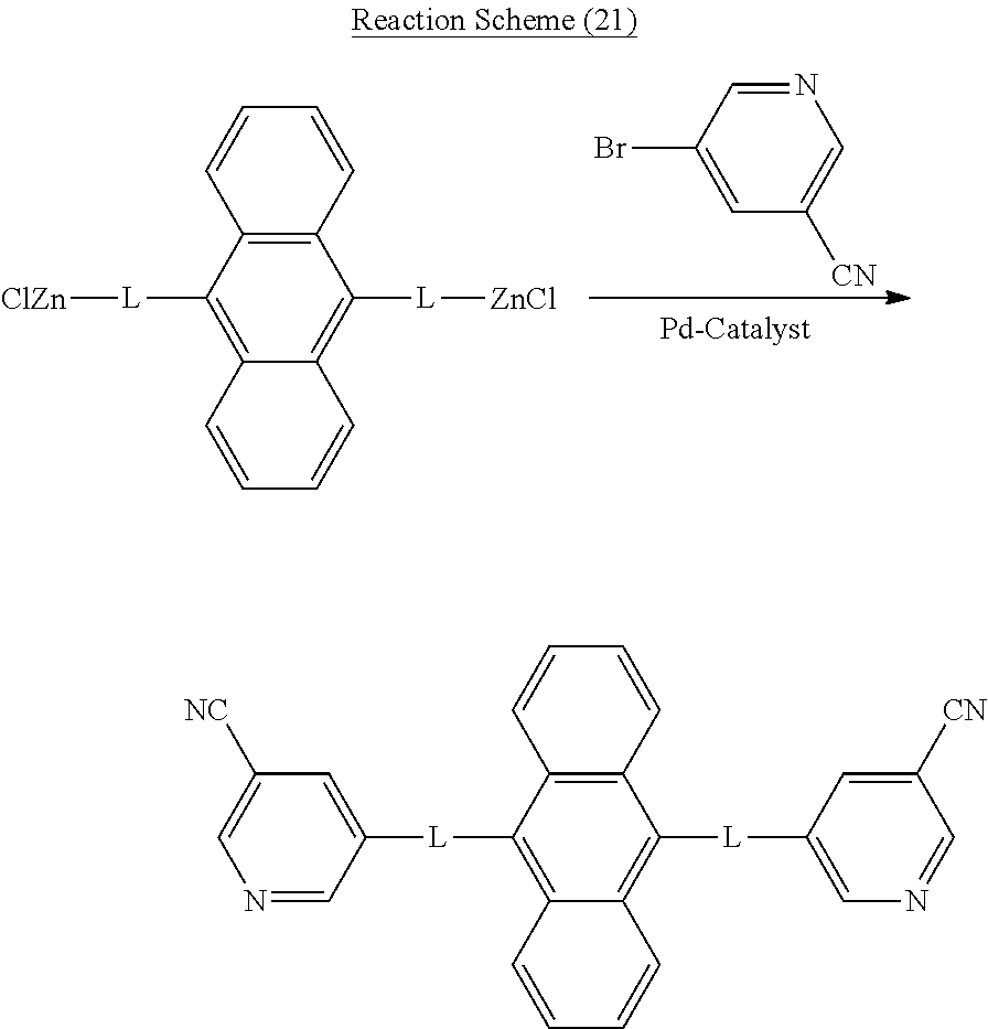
N1=CC(Br)=CC([CN])=C1.C12=C(C([L][ClZn])=C3C(=C1[L][ZnCl])C=CC=C3)C=CC=C2.C12=C(C([L]C3=CC([NC])=CN=C3)=C3C(=C1[L]C1=CN=CC([CN])=C1)C=CC=C3)C=CC=C2
